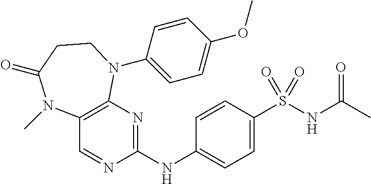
C1=CC(NC2=NC3=C(C=N2)N(C)C(=O)CCN3C2=CC=C(OC)C=C2)=CC=C1S(NC(C)=O)(=O)=O
